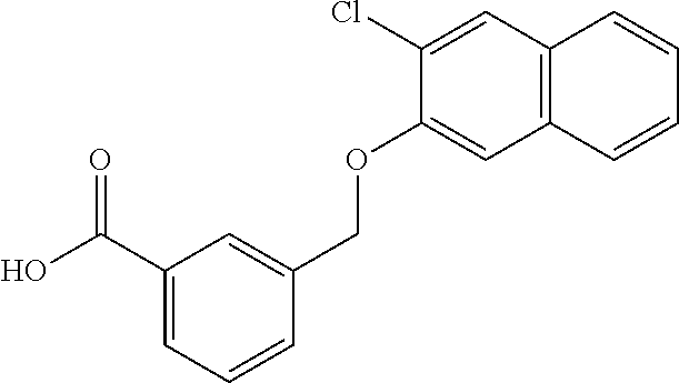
C1(C(O)=O)=CC=CC(COC2=CC3=C(C=C2Cl)C=CC=C3)=C1
